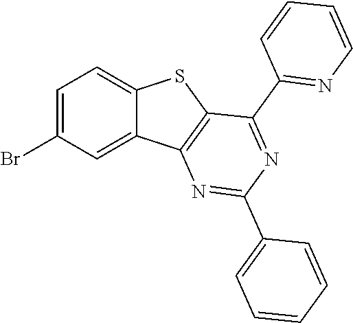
C1=C(Br)C=C2C(=C1)SC1=C2N=C(C2=CC=CC=C2)N=C1C1=NC=CC=C1
